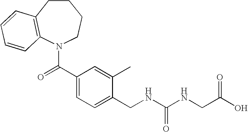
C1CC2=C(N(C(C3=CC=C(CNC(NCC(O)=O)=O)C(C)=C3)=O)CC1)C=CC=C2
